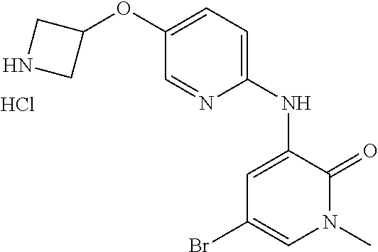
C1(OC2CNC2)=CC=C(NC2=CC(Br)=CN(C)C2=O)N=C1.Cl
